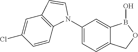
C1(N2C3=C(C=C(Cl)C=C3)C=C2)=CC=C2C(=C1)B(O)OC2
